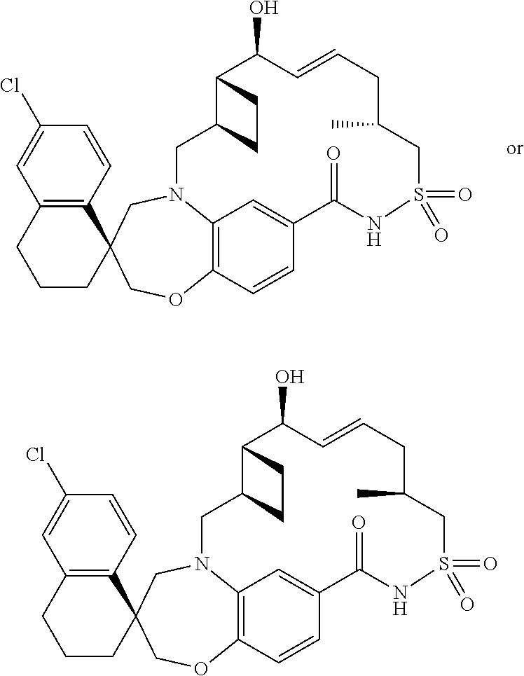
ClC1=CC2=C(C=C1)C1(CCC2)COC2=C3N(C1)CC1C(CC1)C(O)C=CCC(C)CS(=O)(=O)NC(=O)C(=C3)C=C2.ClC1=CC2=C(C=C1)C1(CCC2)COC2=C3N(C1)CC1C(CC1)C(O)C=CCC(C)CS(=O)(=O)NC(=O)C(=C3)C=C2
